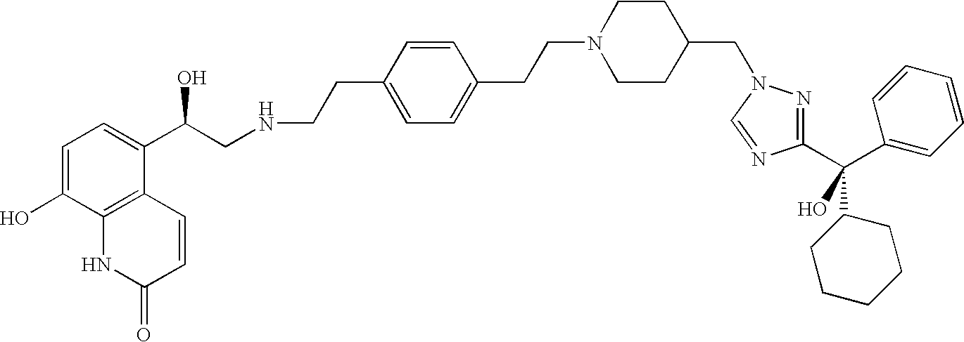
C1=C(O)C2=C(C(C(CNCCC3=CC=C(CCN4CCC(CN5N=C(C(C6CCCCC6)(C6=CC=CC=C6)O)N=C5)CC4)C=C3)O)=C1)C=CC(=O)N2
